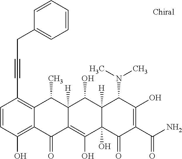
C1=CC(O)=C2C(=C1C#CCC1=CC=CC=C1)C(C)C1([H])C(=C(O)C3(O)C([H])(C1O)C(N(C)C)C(O)=C(C(N)=O)C3=O)C2=O
